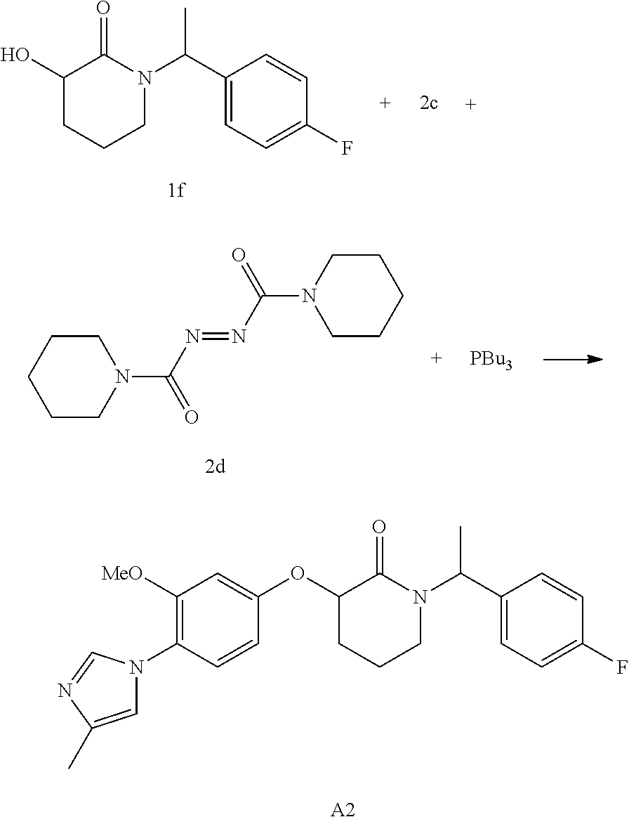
C1(O)CCCN(C(C2=CC=C(F)C=C2)C)C1=O.C1CCCCN1C(N=NC(N1CCCCC1)=O)=O.[PBu3].C1([MeO])=C(N2C=C(C)N=C2)C=CC(OC2CCCN(C(C3=CC=C(F)C=C3)C)C2=O)=C1.[A2]
